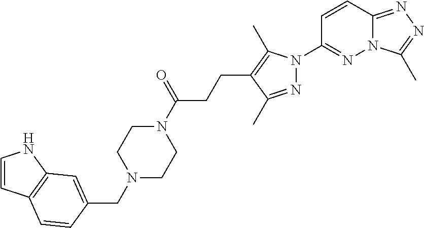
C1=CC2=C(N1)C=C(CN1CCN(C(CCC3=C(C)N(C4=NN5C(=NN=C5C)C=C4)N=C3C)=O)CC1)C=C2
